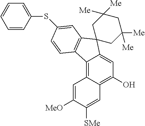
C12=C3C(=C(O)C=C1C1(C4=C2C=CC(SC2=CC=CC=C2)=C4)CC([Me])([Me])CC([Me])([Me])C1)C=C([SMe])C([MeO])=C3
